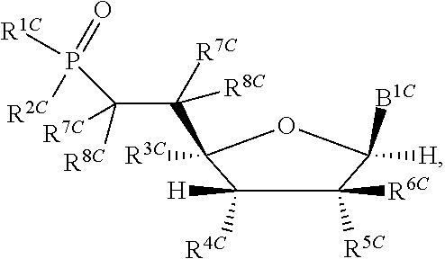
C1([H])([R4C])C([R5C])([R6C])C([H])([B1C])OC1(C(C(P(=O)([R2C])[R1C])([R8C])[R7C])([R8C])[R7C])[R3C]
